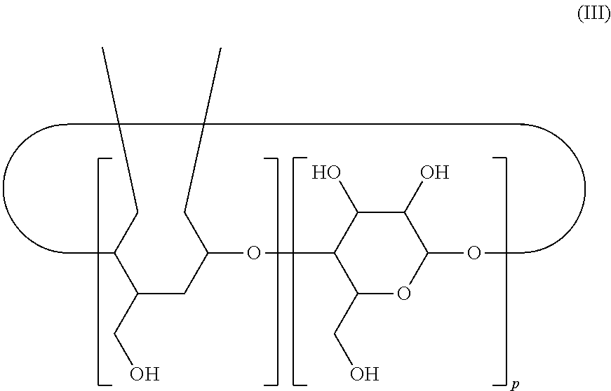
O(C1C(CO)OC(OC)C(O)C1O)C(CC)CC(C(CC)C)CO
